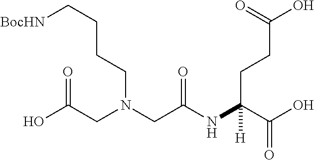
[BocHN]CCCCN(CC(O)=O)CC(NC(C(O)=O)(CCC(=O)O)[H])=O
